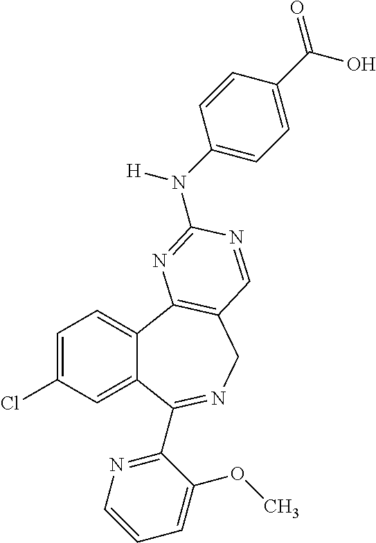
C1=C(Cl)C=C2C(=C1)C1=C(CN=C2C2=NC=CC=C2OC)C=NC(N(C2=CC=C(C(=O)O)C=C2)[H])=N1
